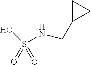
O=S(O)(=O)NCC1CC1
